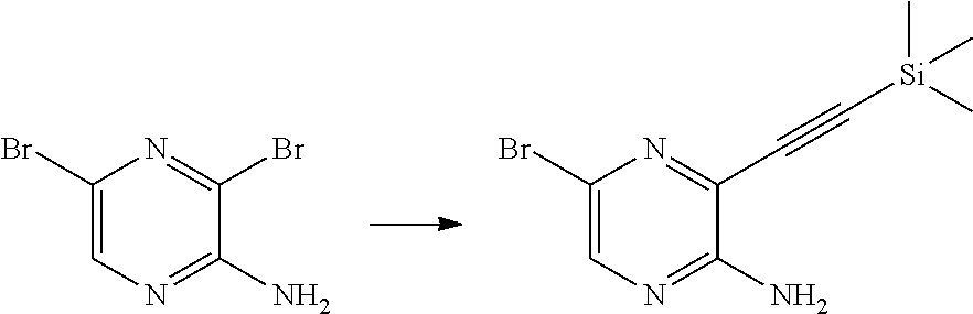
C1(Br)=CN=C(N)C(Br)=N1.C1(Br)=CN=C(N)C(C#C[Si](C)(C)C)=N1
